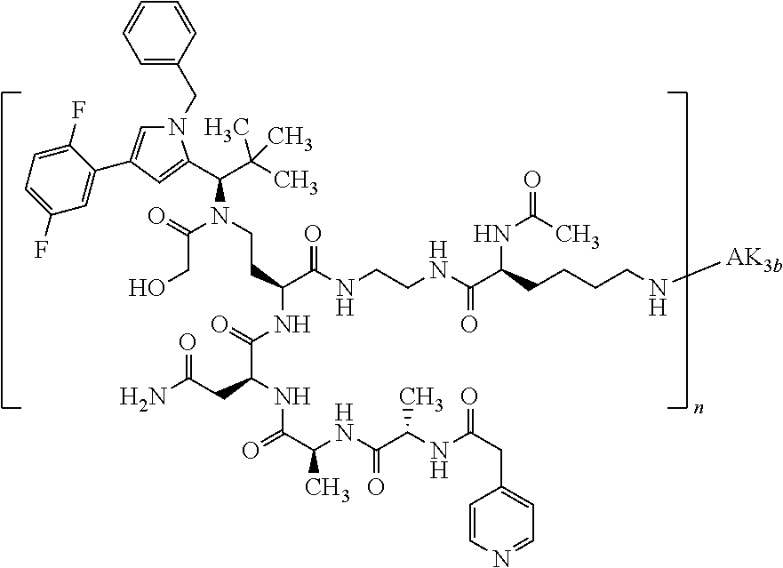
N1(CC2=CC=CC=C2)C=C(C2=CC(F)=CC=C2F)C=C1C(C(C)(C)C)N(CCC(NC(=O)C(CC(=O)N)NC(=O)C(C)NC(=O)C(C)NC(=O)CC1=CC=NC=C1)C(NCCNC(C(CCCCN[AK3b])NC(=O)C)=O)=O)C(=O)CO
